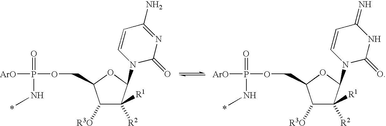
C1([R3O])C([R2])([R1])C(N2C(=O)N=C(N)C=C2)OC1COP(=O)(NC)[ArO].C1([R3O])C([R2])([R1])C(N2C(=O)NC(=N)C=C2)OC1COP(=O)(NC)[ArO]
